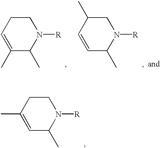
C1=C(C)C(C)N([R])CC1.C1=CC(C)N([R])CC1C.C1(C)=CC(C)N([R])CC1
